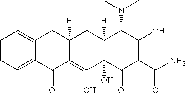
C1=CC(C)=C2C(=C1)CC1([H])C(=C(O)C3(O)C([H])(C1)C(N(C)C)C(O)=C(C(=O)N)C3=O)C2=O
